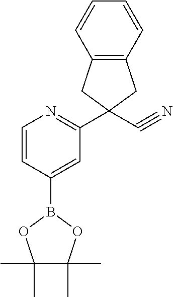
C1=CC(B2OC(C)(C)C(C)(C)O2)=CC(C2(C#N)CC3=C(C=CC=C3)C2)=N1
